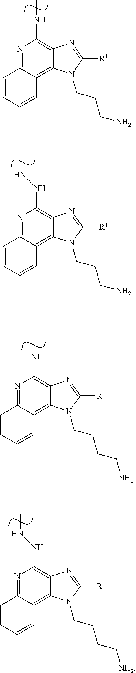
N1=C2C(=C3C(=C1NNC)N=C([R1])N3CCC[NH2])C=CC=C2.N1=C2C(=C3C(=C1NC)N=C([R1])N3CCC[NH2])C=CC=C2.N1=C2C(=C3C(=C1NNC)N=C([R1])N3CCCC[NH2])C=CC=C2.N1=C2C(=C3C(=C1NC)N=C([R1])N3CCCC[NH2])C=CC=C2
